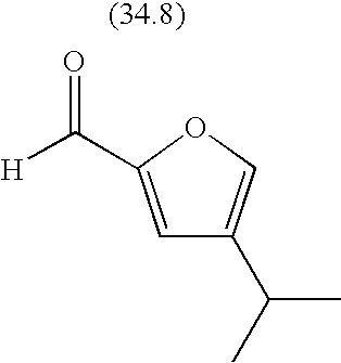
C1=C(C([H])=O)OC=C1C(C)C
